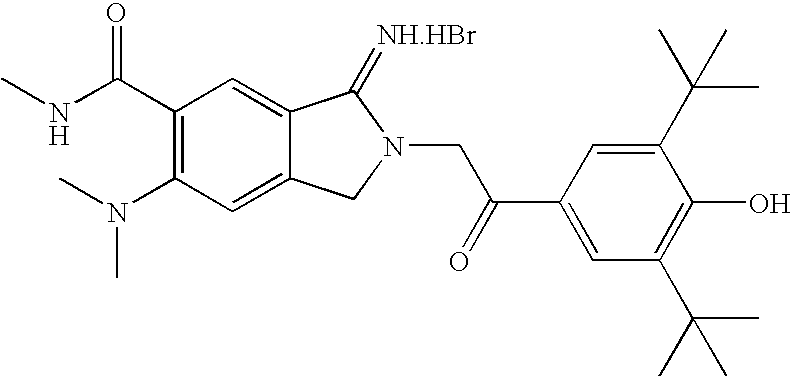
C1(C(NC)=O)=C(N(C)C)C=C2C(=C1)C(=[NH.HBr])N(CC(C1=CC(C(C)(C)C)=C(O)C(C(C)(C)C)=C1)=O)C2
